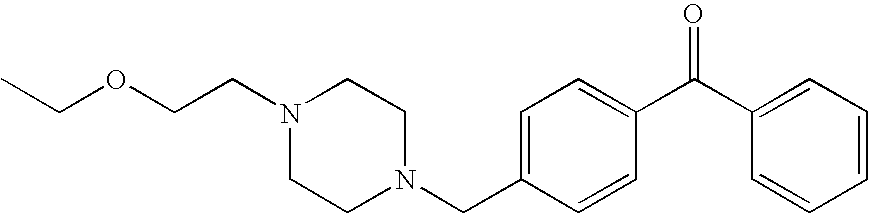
CCOCCN1CCN(CC2=CC=C(C(=O)C3=CC=CC=C3)C=C2)CC1
